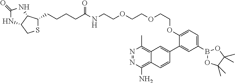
B1(C2=CC=C(OCCOCCOCCNC(CCCCC3C4C(NC(=O)N4)CS3)=O)C(C3=CC4=C(C)N=NC(N)=C4C=C3)=C2)OC(C)(C)C(C)(C)O1
